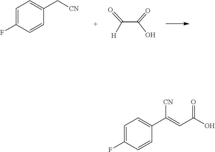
C1=C(F)C=CC(C[CN])=C1.C(C(=O)O)([H])=O.C1=C(F)C=CC(C(=CC(O)=O)[CN])=C1
